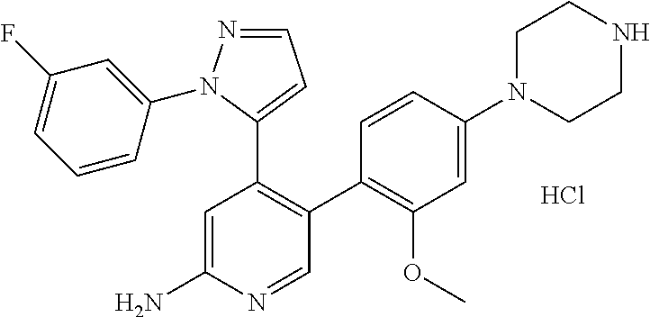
C1=NN(C2=CC(F)=CC=C2)C(C2=C(C3=C(OC)C=C(N4CCNCC4)C=C3)C=NC(N)=C2)=C1.Cl
